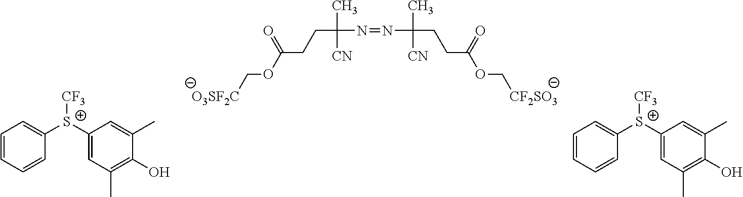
[O3SF2C]COC(CCC(N=NC(C)(CCC(OC[CF2SO3])=O)[CN])(C)[CN])=O.C1=CC=CC([S+](C2=CC(C)=C(O)C(C)=C2)[CF3])=C1.C1=CC=CC([S+](C2=CC(C)=C(O)C(C)=C2)[CF3])=C1
